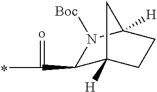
C1(C(C)=o)C2([H])CCC([H])(N1[Boc])C2
